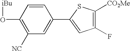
C1(O[iBu])=C([NC])C=C(C2=CC(F)=C([CO2Me])S2)C=C1
